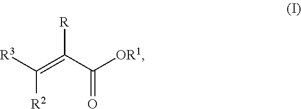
[R]C(C([OR1])=O)=C([R3])[R2]
